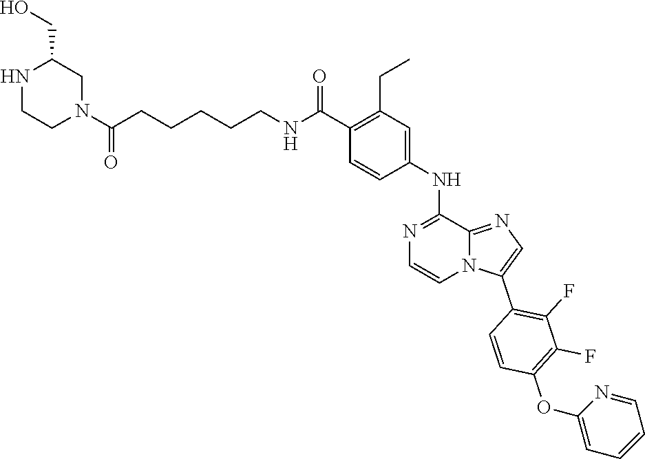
N1=C(NC2=CC(CC)=C(C(=O)NCCCCCC(N3CCNC(CO)C3)=O)C=C2)C2=NC=C(C3=C(F)C(F)=C(OC4=CC=CC=N4)C=C3)N2C=C1
